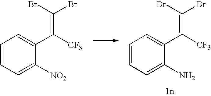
C1=CC=C(N)C(C([CF3])=C(Br)Br)=C1.C1=CC=C([NO2])C(C([CF3])=C(Br)Br)=C1
